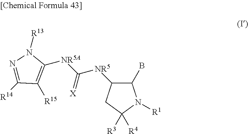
C1([NR5A]C([NR5]C2C(B)N([R1])C([R4])([R3])C2)=[X])=C([R15])C([R14])=NN1[R13]
